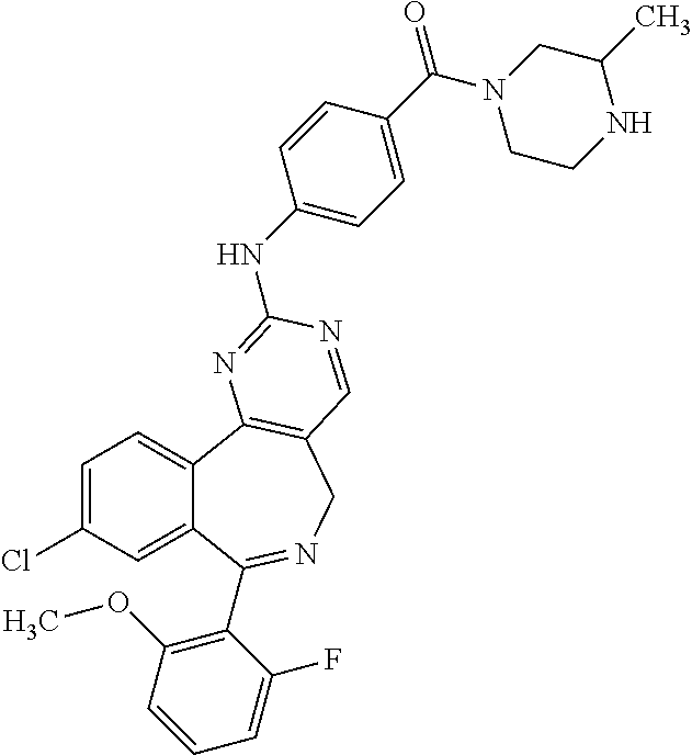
C1=C(Cl)C=C2C(=C1)C1=C(CN=C2C2=C(OC)C=CC=C2F)C=NC(NC2=CC=C(C(=O)N3CCNC(C)C3)C=C2)=N1
